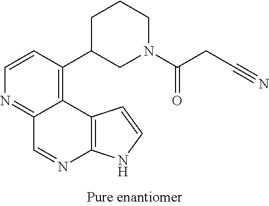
C1=CC(C2CN(C(CC#N)=O)CCC2)=C2C(=N1)C=NC1=C2C=CN1
